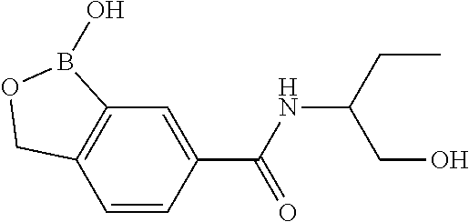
C12=C(C=CC(C(NC(CC)CO)=O)=C1)COB2O
